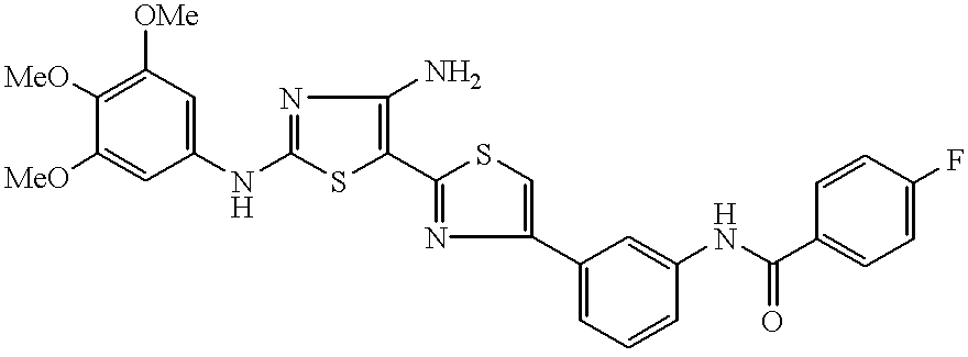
[MeO]C1=C([OMe])C=C(NC2=NC(N)=C(C3=NC(C4=CC=CC(NC(C5=CC=C(F)C=C5)=O)=C4)=CS3)S2)C=C1[MeO]
